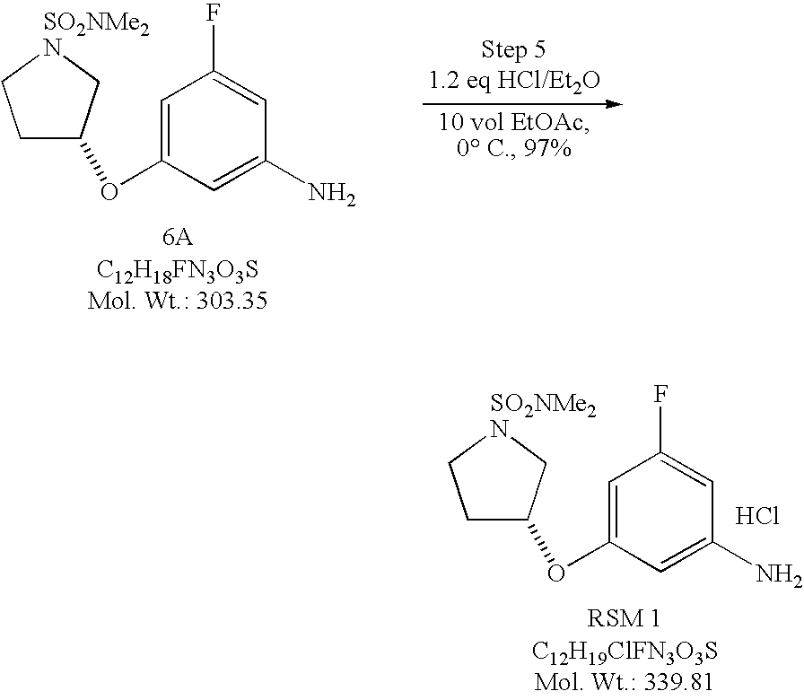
C1C(OC2=CC(F)=CC(N)=C2)C[SO2NMe2N]C1.C1C(OC2=CC(F)=CC(N)=C2)C[SO2NMe2N]C1.Cl
